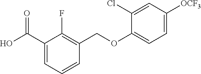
C1(C(O)=O)=CC=CC(COC2=CC=C([OCF3])C=C2Cl)=C1F
